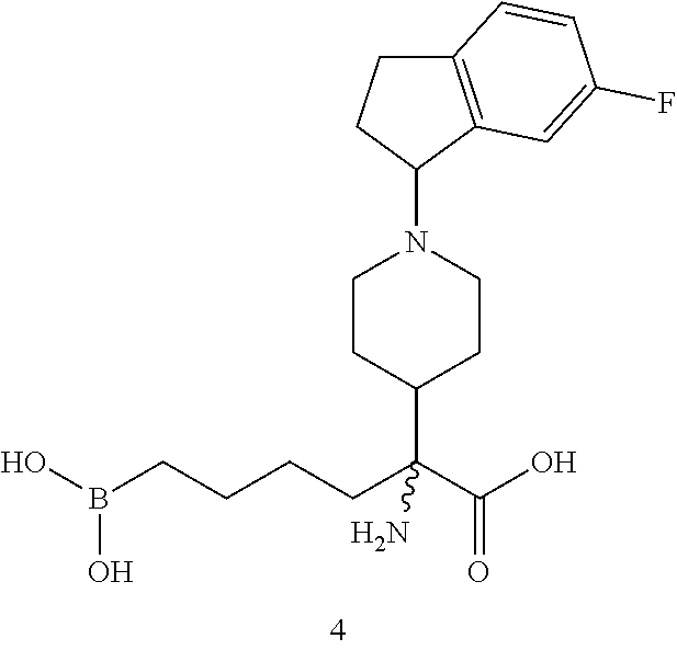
C1CC2=C(C1N1CCC(C(C(O)=O)(N)CCCCB(O)O)CC1)C=C(F)C=C2
